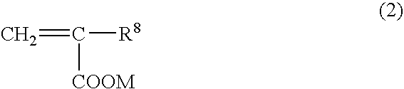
C=C([R8])[COOM]
